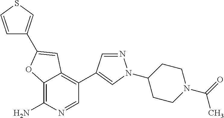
C12=C(N)N=CC(C3=CN(C4CCN(C(=O)C)CC4)N=C3)=C1C=C(C1=CSC=C1)O2
